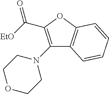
C(C1=C(N2CCOCC2)C2=C(O1)C=CC=C2)([EtO])=O
